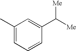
C1(C)=CC=CC(C([Me])[Me])=C1
